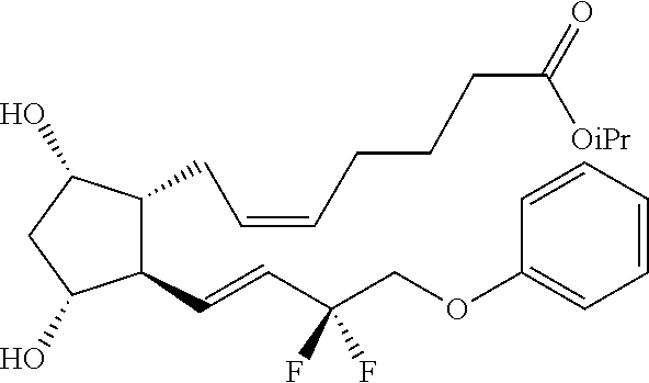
C1(C=CC(COC2=CC=CC=C2)(F)F)C(CC=CCCCC(=O)[OiPr])C(O)CC1O
